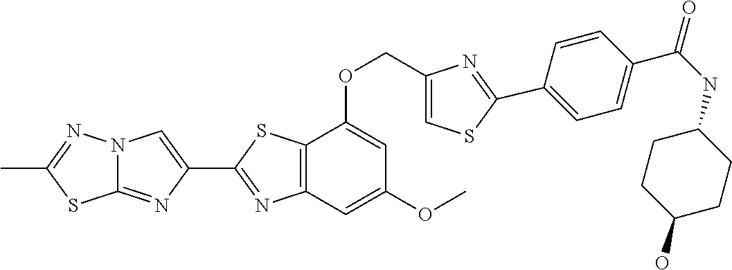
C12=NC(C3=NC4=C(S3)C(OCC3=CSC(C5=CC=C(C(NC6CCC(O)CC6)=O)C=C5)=N3)=CC(OC)=C4)=CN1N=C(C)S2
